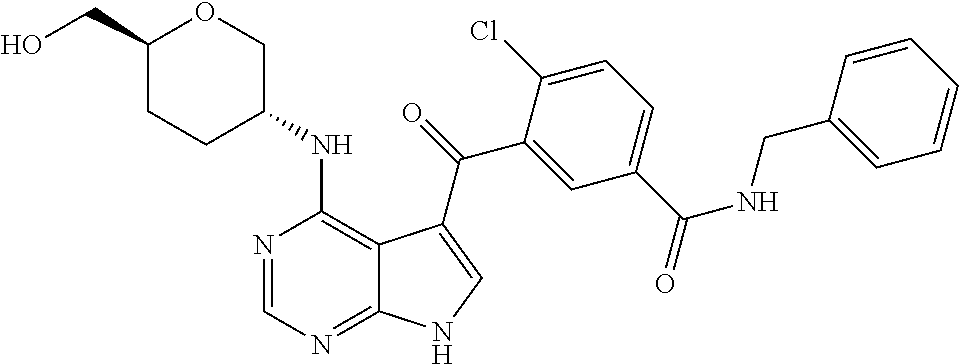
C1=C(C(NCC2=CC=CC=C2)=O)C=C(C(=O)C2=CNC3=NC=NC(NC4COC(CO)CC4)=C32)C(Cl)=C1
